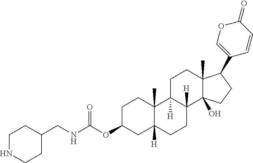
C1C(OC(NCC2CCNCC2)=O)CC2([H])C(C)(C1)C1([H])C([H])(CC2)C2(O)C(C)(CC1)C(C1=COC(=O)C=C1)CC2
